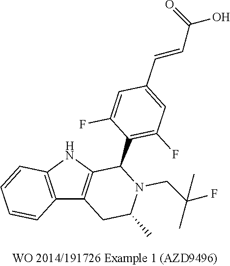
C12=C(NC3=C1CC(C)N(CC(C)(F)C)C3C1=C(F)C=C(C=CC(O)=O)C=C1F)C=CC=C2
